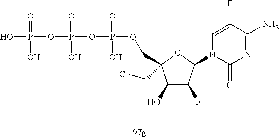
OP(=O)(O)OP(=O)(O)OP(=O)(O)OCC1(CCl)C(O)C(F)C(N2C(=O)N=C(N)C(F)=C2)O1
